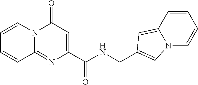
C1=CN2C(=NC(C(NCC3=CN4C(=C3)C=CC=C4)=O)=CC2=O)C=C1
